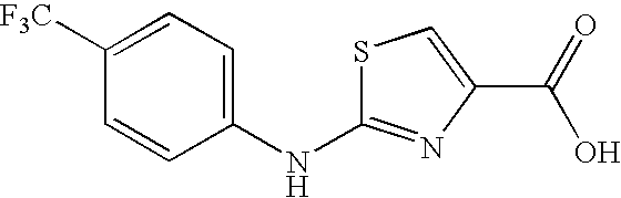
C1=CC([F3C])=CC=C1NC1=NC(C(=O)O)=CS1
